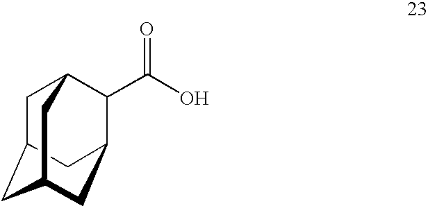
C1C2CC3CC(C(C(O)=O)C1C3)C2
